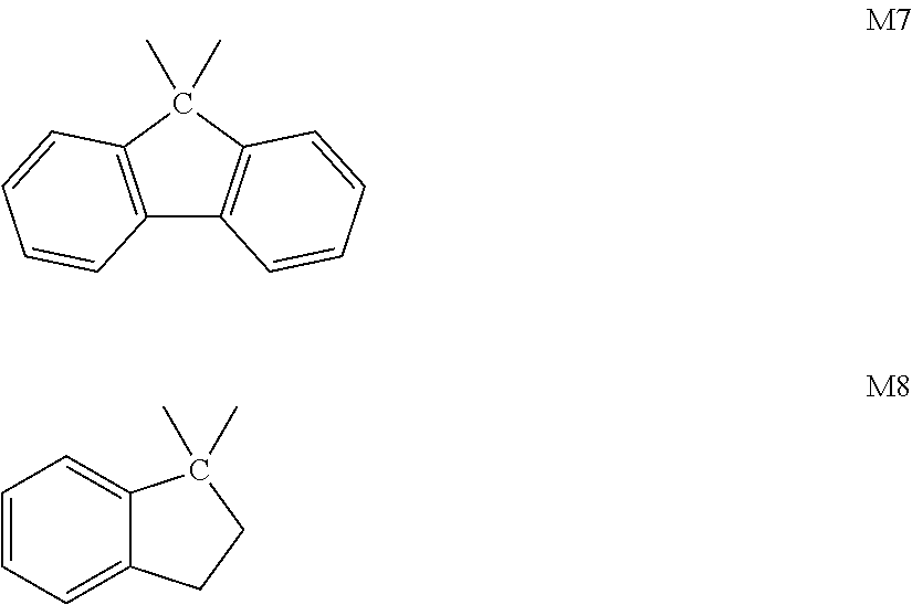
C12=C(C(C)(C)C3=C1C=CC=C3)C=CC=C2.C1=CC=C2C(=C1)C(C)(C)CC2
